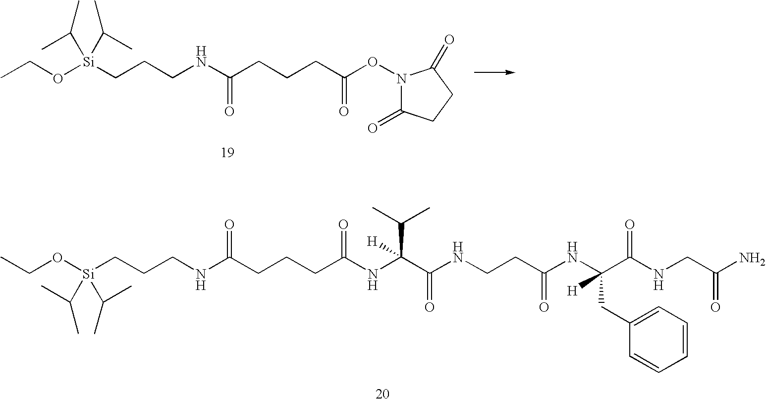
C(O[Si](CCCNC(CCCC(ON1C(=O)CCC1=O)=O)=O)(C(C)C)C(C)C)C.CCO[Si](CCCNC(CCCC(NC(C(=O)NCCC(=O)NC(C(NCC(N)=O)=O)(CC1=CC=CC=C1)[H])(C(C)C)[H])=O)=O)(C(C)C)C(C)C
